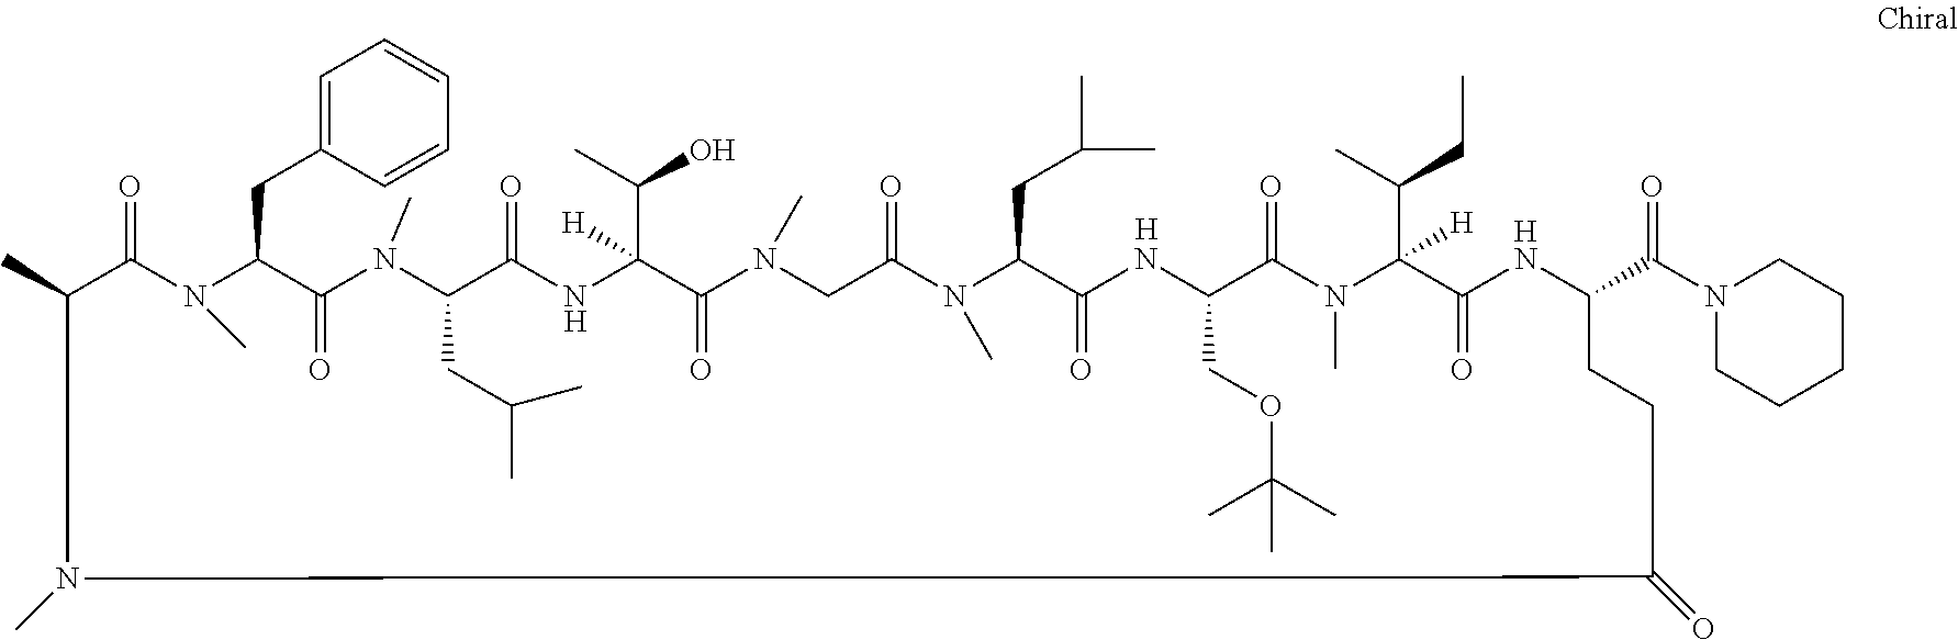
CC1C(=O)N(C)C(CC2=CC=CC=C2)C(=O)N(C)C(CC(C)C)C(=O)NC(C(C)O)([H])C(=O)N(C)CC(=O)N(C)C(CC(C)C)C(=O)NC(COC(C)(C)C)C(=O)N(C)C(C(CC)C)([H])C(=O)NC(C(N2CCCCC2)=O)CCC(=O)N1C.[H].[H].[H]
